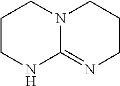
N12C(=NCCC1)NCCC2
